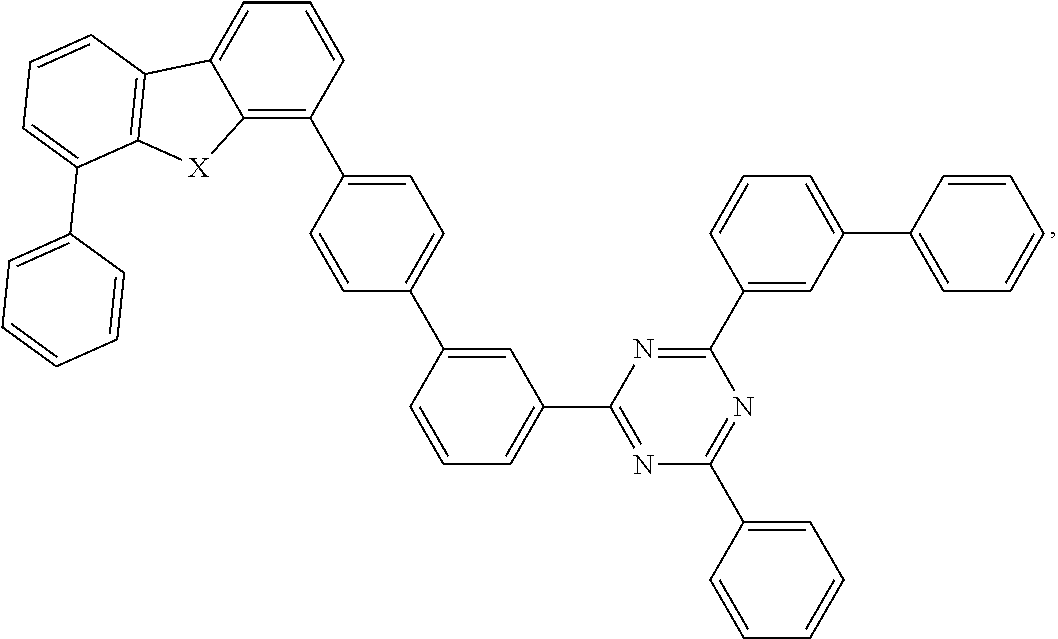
C12=C(C3=CC=C(C4=CC(C5=NC(C6=CC=CC=C6)=NC(C6=CC(C7=CC=CC=C7)=CC=C6)=N5)=CC=C4)C=C3)C=CC=C1C1=C([X]2)C(C2=CC=CC=C2)=CC=C1
